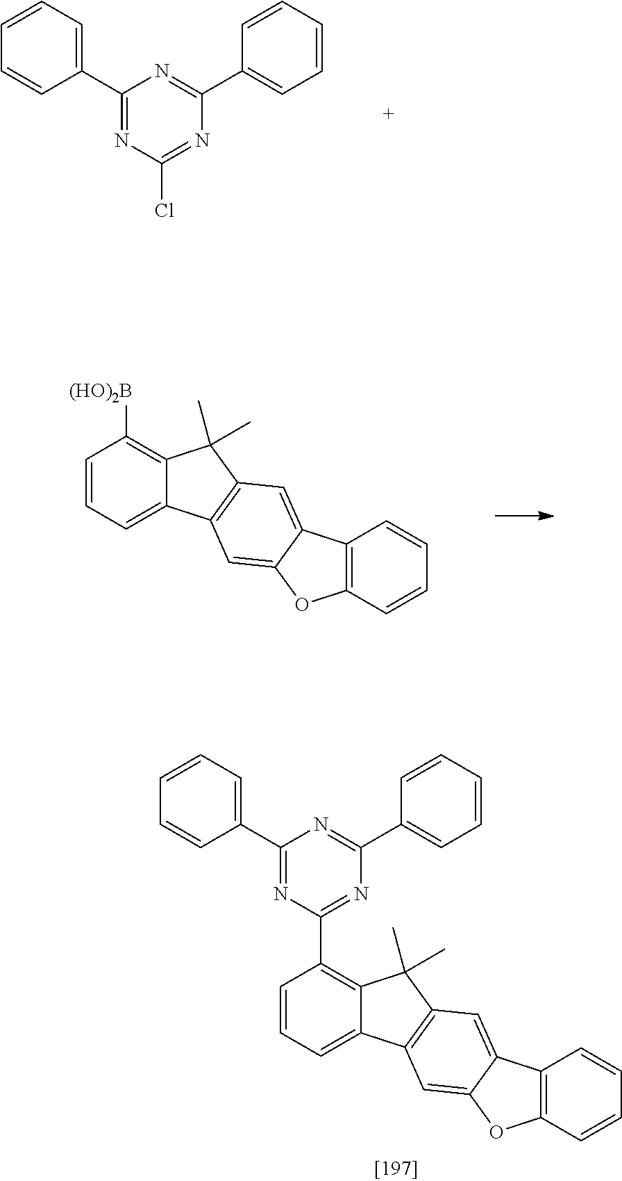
C1(C2=CC=CC=C2)=NC(Cl)=NC(C2=CC=CC=C2)=N1.C1=CC=C2C(=C1[(HO)2B])C(C)(C)C1=C2C=C2C(=C1)C1=C(O2)C=CC=C1.C1(C2=CC=CC=C2)=NC(C2=C3C(=CC=C2)C2=C(C3(C)C)C=C3C(=C2)OC2=C3C=CC=C2)=NC(C2=CC=CC=C2)=N1
